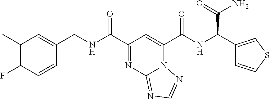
C1(C)=C(F)C=CC(CNC(C2=NC3=NC=NN3C(C(NC(C(N)=O)C3=CSC=C3)=O)=C2)=O)=C1
